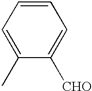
C1(C)=CC=CC=C1[CHO]
